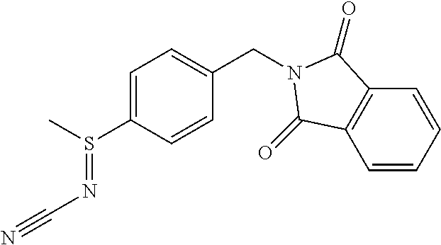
C1=C(S(C)=NC#N)C=CC(CN2C(=O)C3=C(C=CC=C3)C2=O)=C1
